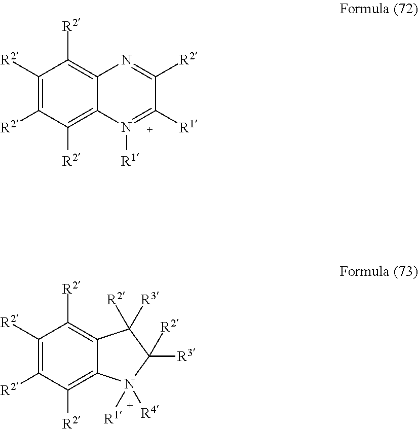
C1([R2])=C([R2])C([R2])=C2C(=C1[R2])N=C([R2])C([R1])=N2[R1].C1([R2])=C([R2])C([R2])=C2C(=C1[R2])C([R2])([R3])C([R3])([R2])N2([R4])[R1]
